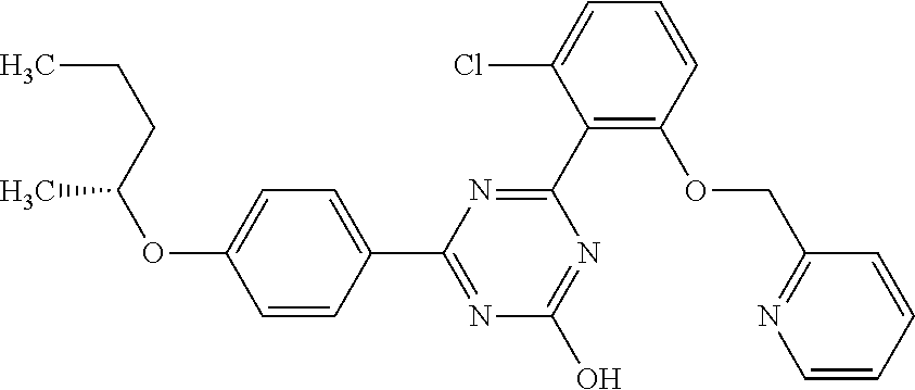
N1=C(O)N=C(C2=CC=C(OC(CCC)C)C=C2)N=C1C1=C(OCC2=NC=CC=C2)C=CC=C1Cl
